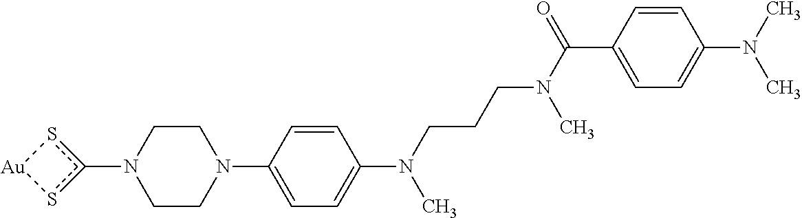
C1CN(C2=CC=C(N(CCCN(C)C(C3=CC=C(N(C)C)C=C3)=O)C)C=C2)CCN1c1s[Au]s1
